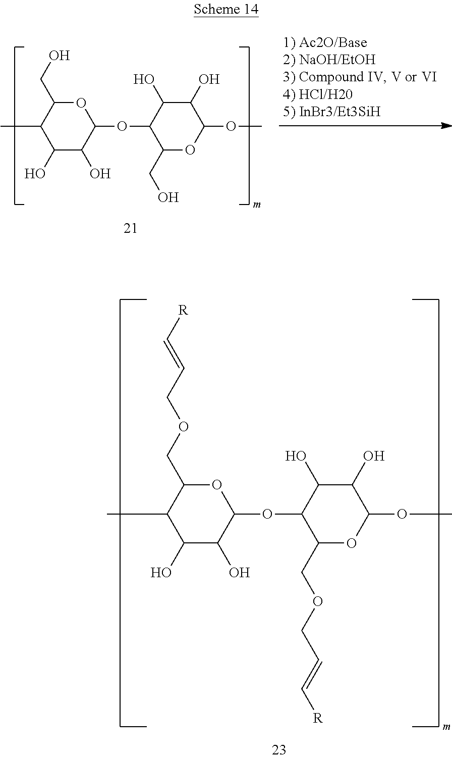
C1(O)C(O)C(OC2C(CO)OC(OC)C(O)C2O)OC(CO)C1C.C1(O)C(O)C(OC2C(COCC=C[R])OC(OC)C(O)C2O)OC(COCC=C[R])C1C
